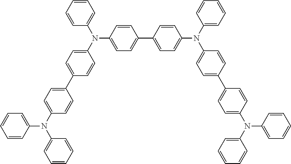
C1=CC=CC(N(C2=CC=CC=C2)C2=CC=C(C3=CC=C(N(C4=CC=CC=C4)C4=CC=C(C5=CC=C(N(C6=CC=C(C7=CC=C(N(C8=CC=CC=C8)C8=CC=CC=C8)C=C7)C=C6)C6=CC=CC=C6)C=C5)C=C4)C=C3)C=C2)=C1
